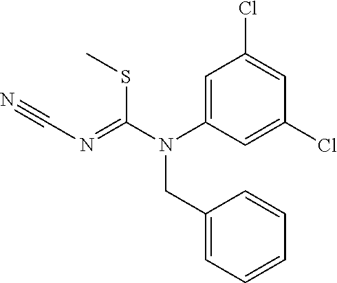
C1=C(N(C(SC)=NC#N)CC2=CC=CC=C2)C=C(Cl)C=C1Cl
